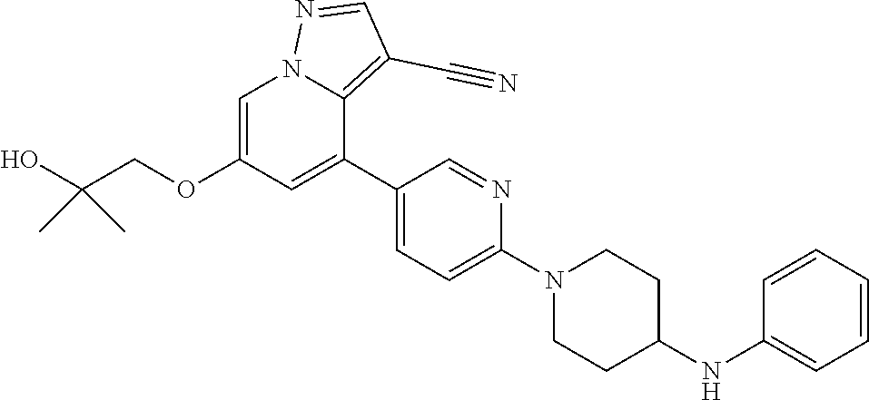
C1=C(OCC(O)(C)C)C=C(C2=CC=C(N3CCC(NC4=CC=CC=C4)CC3)N=C2)C2=C(C#N)C=NN12
